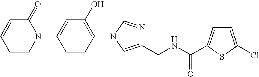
C1=CC=CN(C2=CC(O)=C(N3C=NC(CNC(=O)C4=CC=C(Cl)S4)=C3)C=C2)C1=O
